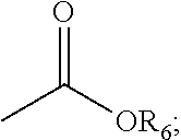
O=C([OR6])C
